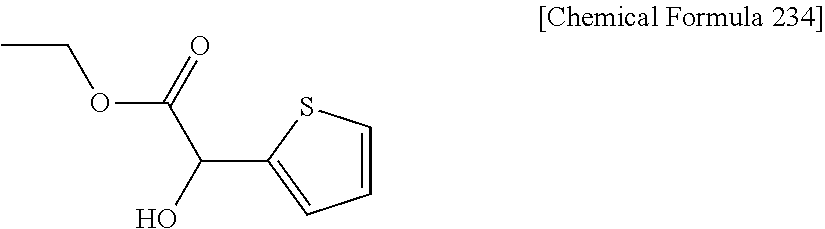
CCOC(=O)C(C1=CC=CS1)O
